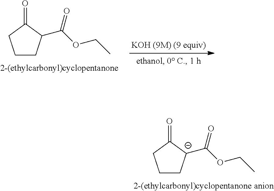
C1C[C-](C(OCC)=O)C(=O)C1.C1CC(C(OCC)=O)C(=O)C1
